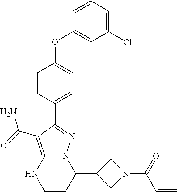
C1=CC(C2=NN3C(=C2C(N)=O)NCCC3C2CN(C(=O)C=C)C2)=CC=C1OC1=CC(Cl)=CC=C1
